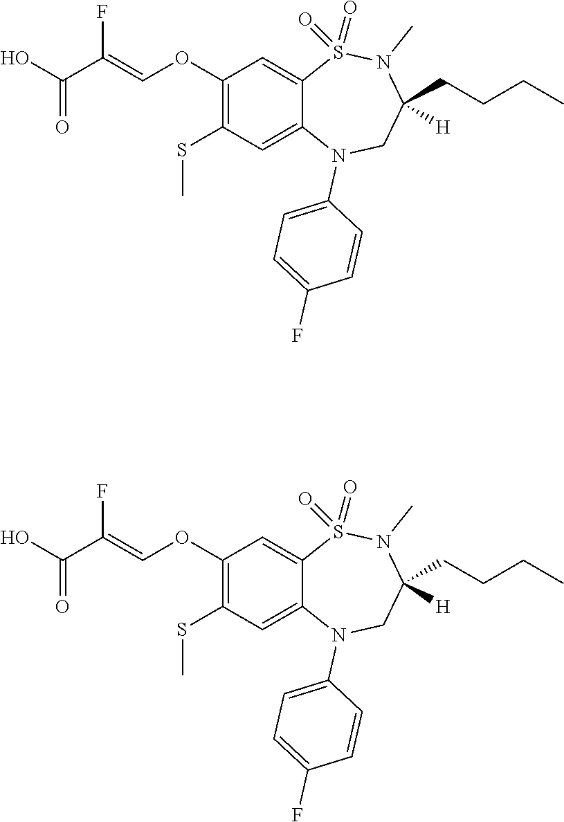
C1(OC=C(C(O)=O)F)=C(SC)C=C2C(=C1)S(=O)(=O)N(C)C(CCCC)([H])CN2C1=CC=C(F)C=C1.C1(OC=C(C(O)=O)F)=C(SC)C=C2C(=C1)S(=O)(=O)N(C)C(CCCC)([H])CN2C1=CC=C(F)C=C1
